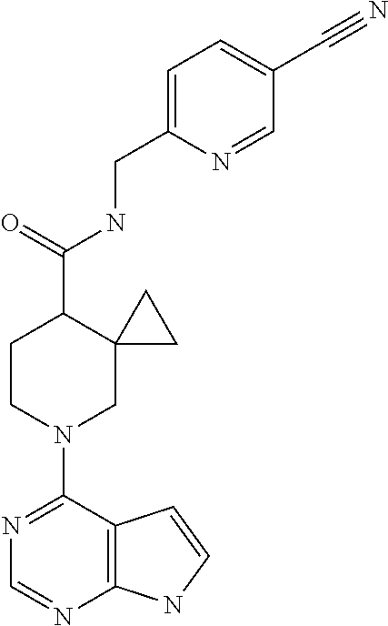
N1=C(N2CC3(C(C(=O)NCC4=CC=C(C#N)C=N4)CC2)CC3)C2=C(N=C1)NC=C2
